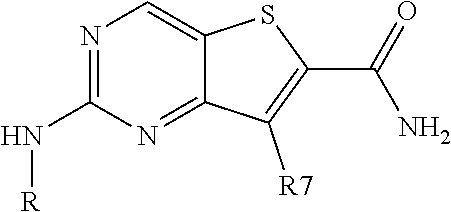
N1=C(N[R])N=C2C(=C1)SC(C(=O)N)=C2[R7]
